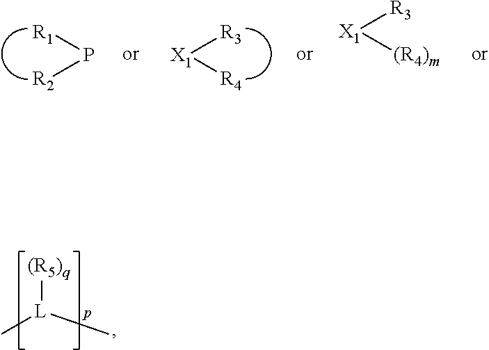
[(R5)q][L](C)C.P([R2])[R1].[X1]([R4])[R3].[R3][X1][(R4)m]
